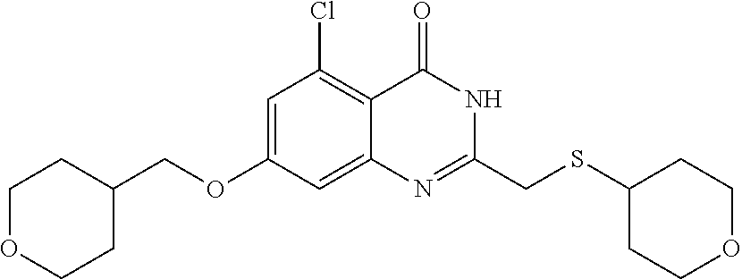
C1=C(OCC2CCOCC2)C=C2C(=C1Cl)C(=O)NC(CSC1CCOCC1)=N2
